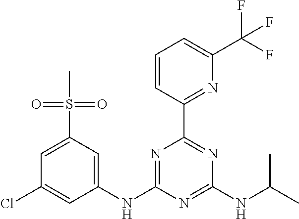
N1=C(NC2=CC(S(C)(=O)=O)=CC(Cl)=C2)N=C(NC(C)C)N=C1C1=NC(C(F)(F)F)=CC=C1
